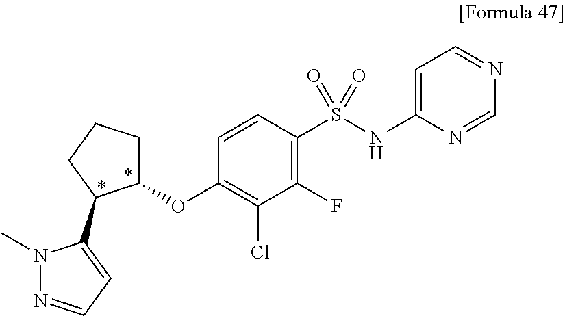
C1C(OC2=C(Cl)C(F)=C(S(NC3=CC=NC=N3)(=O)=O)C=C2)C(C2=CC=NN2C)CC1
